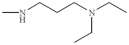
CNCCCN(CC)CC
